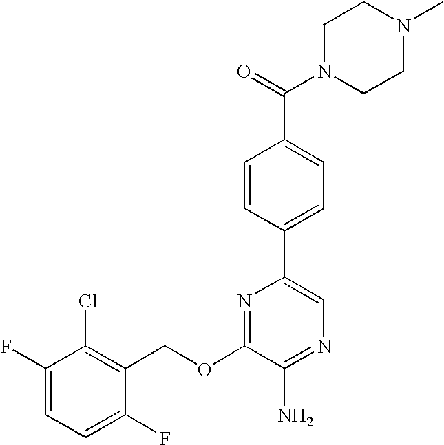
C1(OCC2=C(Cl)C(F)=CC=C2F)=NC(C2=CC=C(C(=O)N3CCN(C)CC3)C=C2)=CN=C1N
